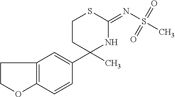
C12=C(C=CC(C3(C)NC(=NS(C)(=O)=O)SCC3)=C1)OCC2
